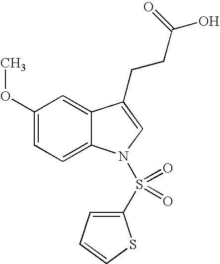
C1(OC)=CC=C2C(=C1)C(CCC(O)=O)=CN2S(=O)(=O)C1=CC=CS1
